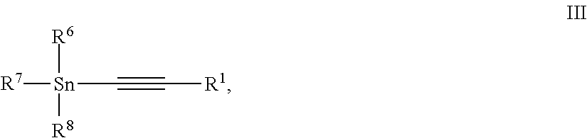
[R7][Sn](C#C[R1])([R6])[R8]
